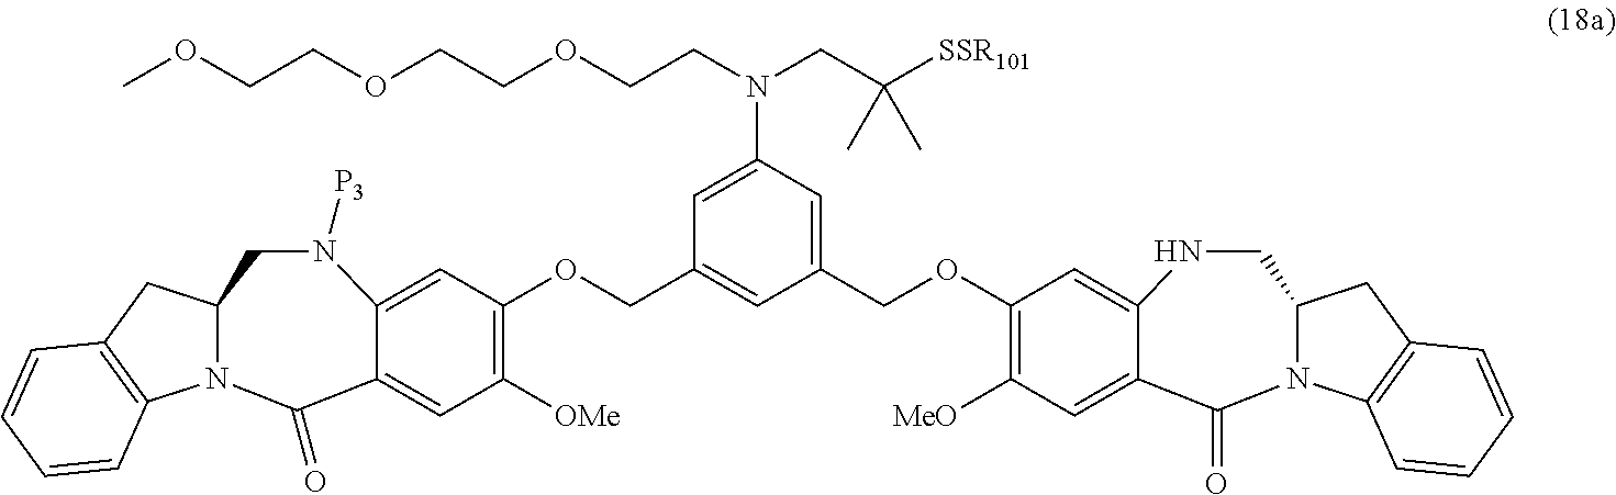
O(CC1=CC(COC2=C([MeO])C=C3C(=C2)NCC2N(C3=O)C3=C(C2)C=CC=C3)=CC(N(CC([SSR101])(C)C)CCOCCOCCOC)=C1)C1=C([OMe])C=C2C(=C1)N([P3])CC1N(C2=O)C2=C(C1)C=CC=C2
